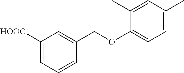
C1([HOOC])=CC=CC(COC2=CC=C(C)C=C2C)=C1
